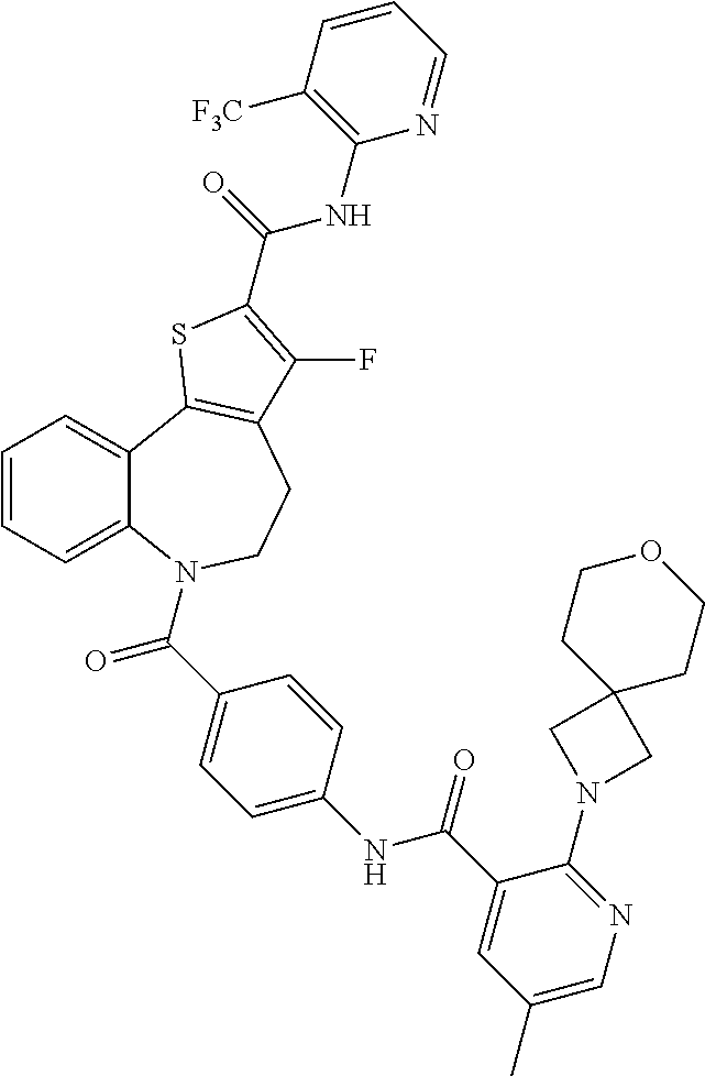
C1=CC=C2C(=C1)C1=C(CCN2C(=O)C2=CC=C(NC(=O)C3=CC(C)=CN=C3N3CC4(C3)CCOCC4)C=C2)C(F)=C(C(NC2=C([F3C])C=CC=N2)=O)S1
